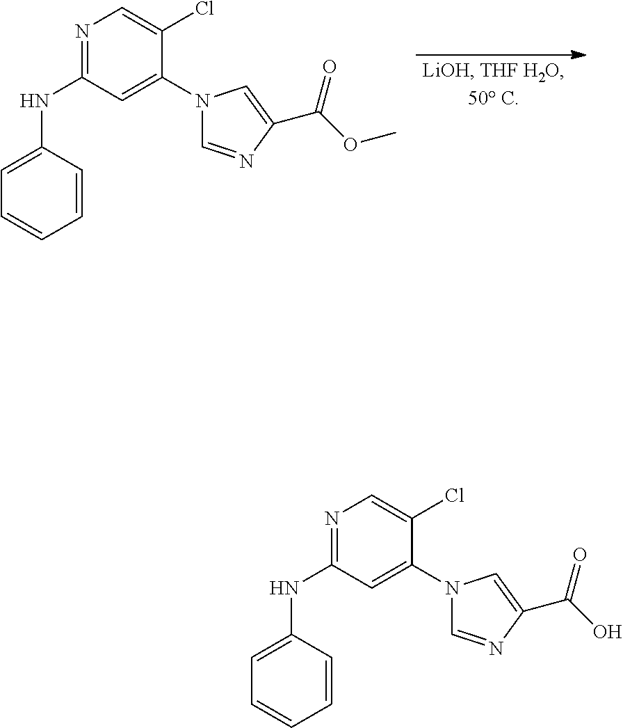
N1=C(NC2=CC=CC=C2)C=C(N2C=NC(C(OC)=O)=C2)C(Cl)=C1.N1=C(NC2=CC=CC=C2)C=C(N2C=NC(C(O)=O)=C2)C(Cl)=C1
